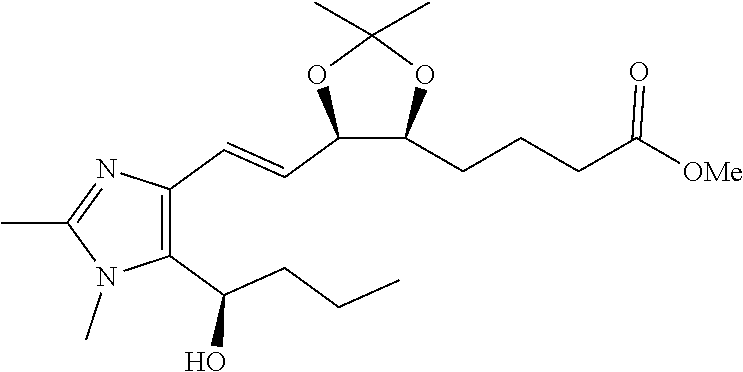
C1(C(CCC)O)=C(C=CC2C(CCCC([OMe])=O)OC(C)(C)O2)N=C(C)N1C
